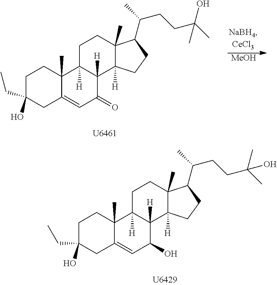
C1C(CC)(O)CC2=CC(=O)C3([H])C([H])(C2(C)C1)CCC1(C)C3([H])CCC1C(C)CCC(C)(O)C.[MeOH].C1C(CC)(O)CC2=CC(O)C3([H])C([H])(C2(C)C1)CCC1(C)C3([H])CCC1C(C)CCC(O)(C)C
